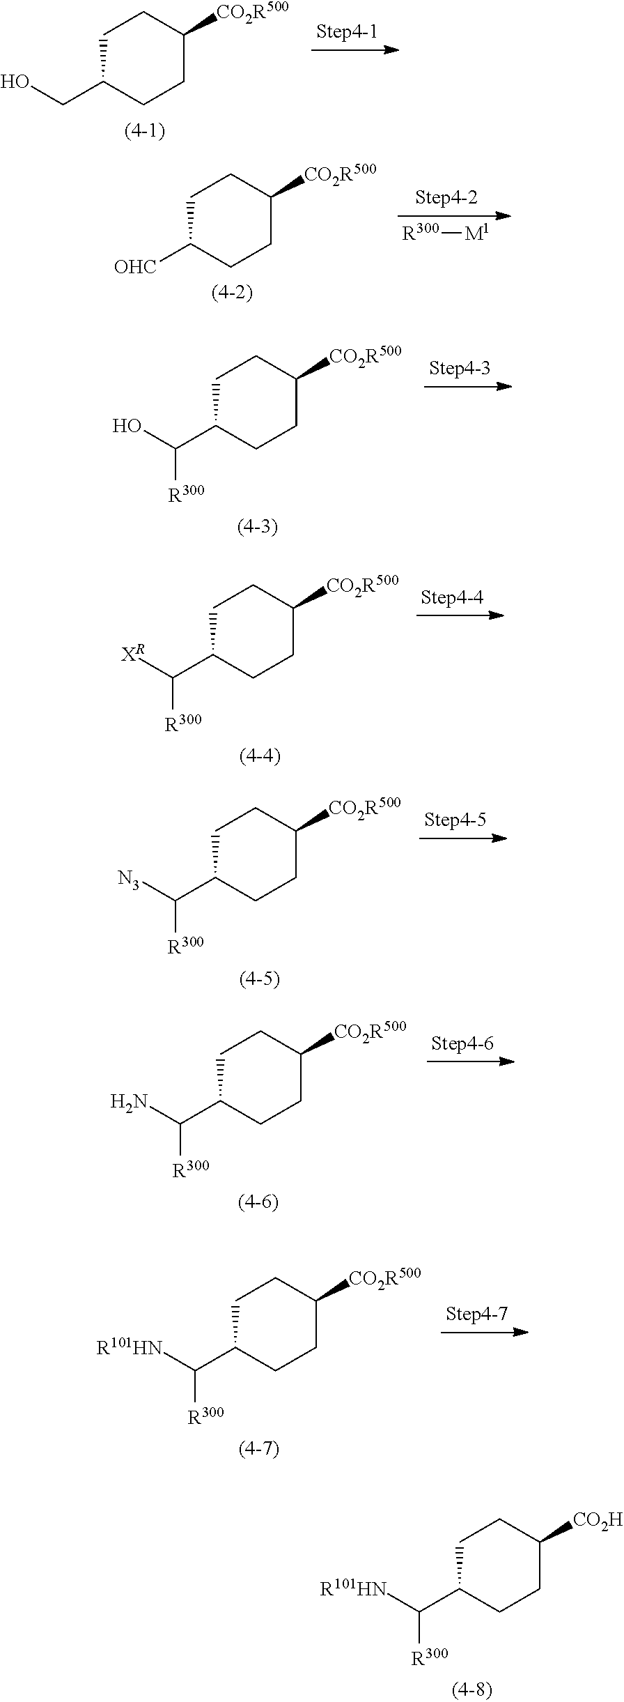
C1C(CO)CCC([CO2R500])C1.C1C([OHC])CCC([CO2R500])C1.[R300][M1].C1C(C(O)[R300])CCC([CO2R500])C1.C1C(C([XR])[R300])CCC([CO2R500])C1.C1C(C([N3])[R300])CCC([CO2R500])C1.C1C(C(N)[R300])CCC([CO2R500])C1.C1C(C([R101HN])[R300])CCC([CO2R500])C1.C1C(C([R101HN])[R300])CCC([CO2H])C1
